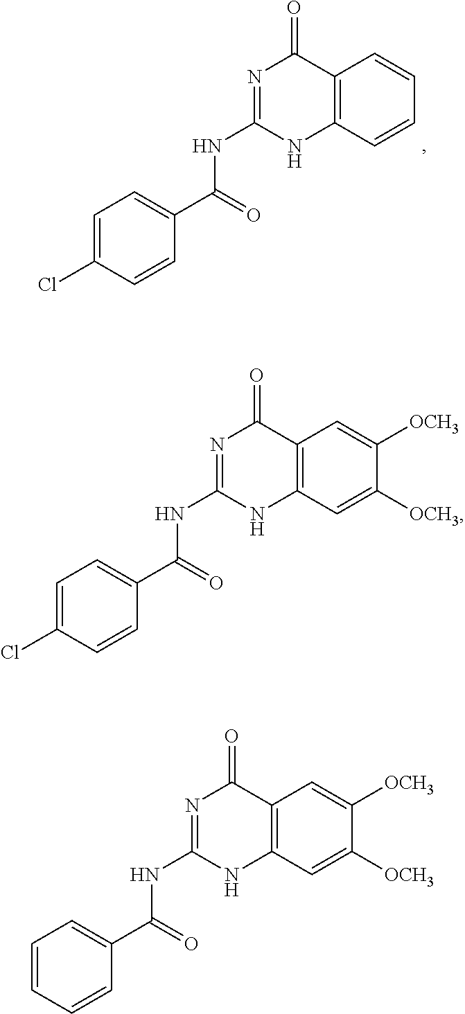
C1=C(Cl)C=CC(C(=O)NC2=NC(=O)C3=C(N2)C=CC=C3)=C1.C1=C(Cl)C=CC(C(=O)NC2=NC(=O)C3=C(N2)C=C([OCH3])C([OCH3])=C3)=C1.C1=CC=CC(C(=O)NC2=NC(=O)C3=C(N2)C=C([OCH3])C([OCH3])=C3)=C1
